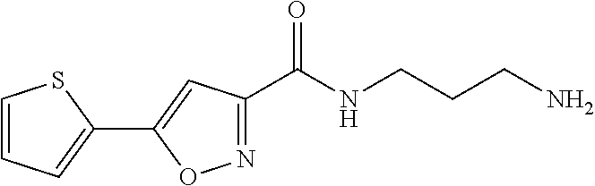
NCCCNC(C1=NOC(C2=CC=CS2)=C1)=O
